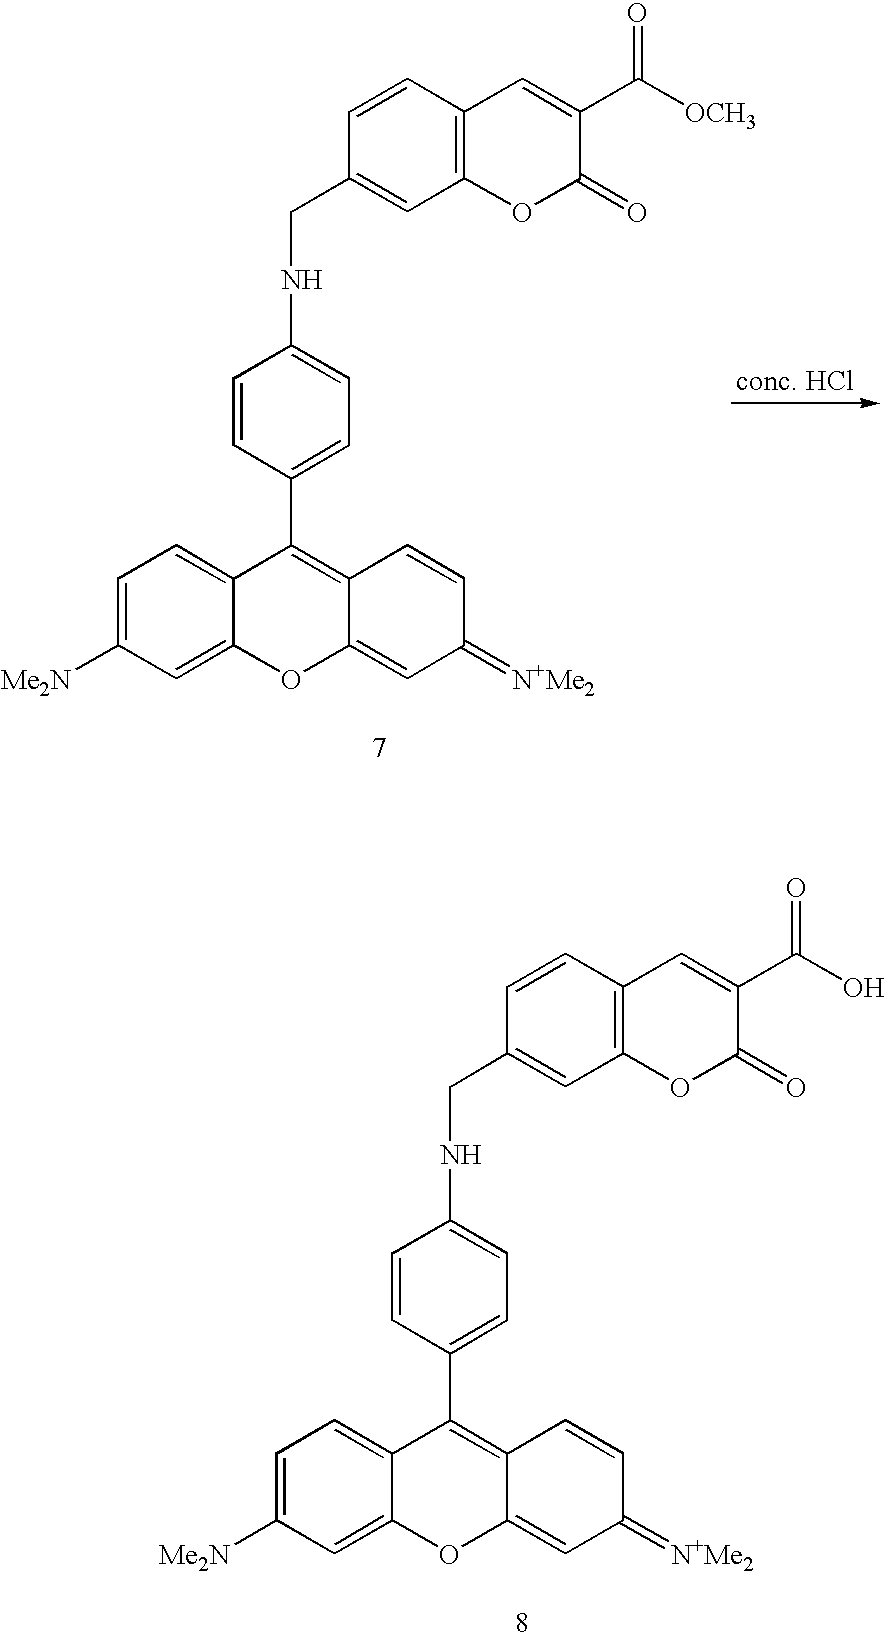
C1=C([Me2N])C=C2C(=C1)C(C1=CC=C(NCC3=CC4=C(C=C3)C=C(C([OCH3])=O)C(=O)O4)C=C1)=C1C(=CC(=[N+Me2])C=C1)O2.C1=C([Me2N])C=C2C(=C1)C(C1=CC=C(NCC3=CC4=C(C=C3)C=C(C(O)=O)C(=O)O4)C=C1)=C1C(=CC(=[N+Me2])C=C1)O2
